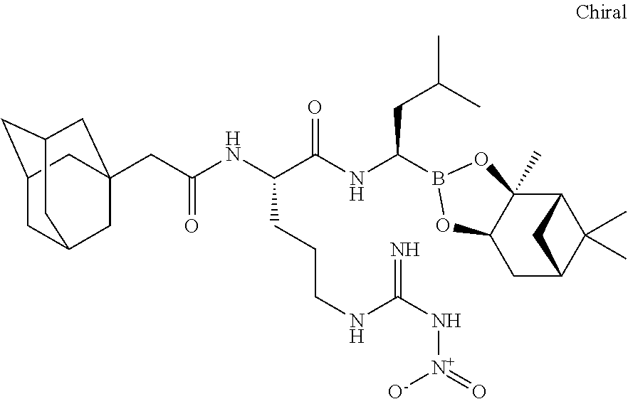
C12C3(C)C(CC(C1(C)C)C2)OB(C(NC(C(NC(CC12CC4CC(CC(C1)C4)C2)=O)CCCNC(N[N+]([O-])=O)=N)=O)CC(C)C)O3
